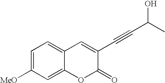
C1=C([MeO])C=C2C(=C1)C=C(C#CC(C)O)C(=O)O2
